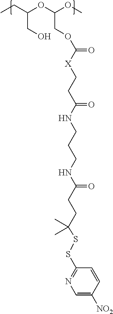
CCC(OC(OC)COC([X]CCC(NCCCNC(CCC(SSC1=NC=C([NO2])C=C1)(C)C)=O)=O)=O)CO
